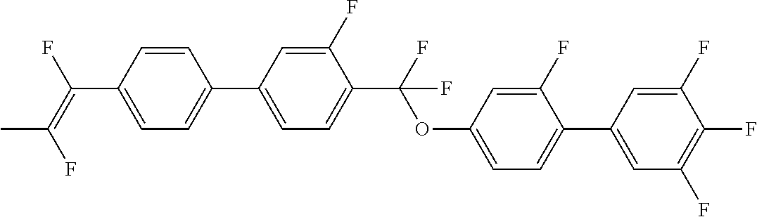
C1=CC(C(=C(F)C)F)=CC=C1C1=CC=C(C(OC2=CC=C(C3=CC(F)=C(F)C(F)=C3)C(F)=C2)(F)F)C(F)=C1
